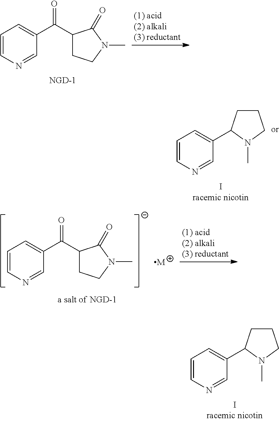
C1=CN=CC(C(C2CCN(C)C2=O)=O)=C1.C1=CN=CC(C2CCCN2C)=C1.C1=CN=CC(C2CCCN2C)=C1.C1=CN=CC(C(C2CCN(C)C2=O)=O)=C1.[M]
